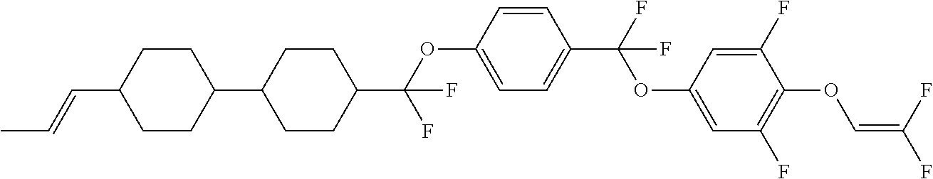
C1CC(C2CCC(C(OC3=CC=C(C(F)(OC4=CC(F)=C(OC=C(F)F)C(F)=C4)F)C=C3)(F)F)CC2)CCC1C=CC
